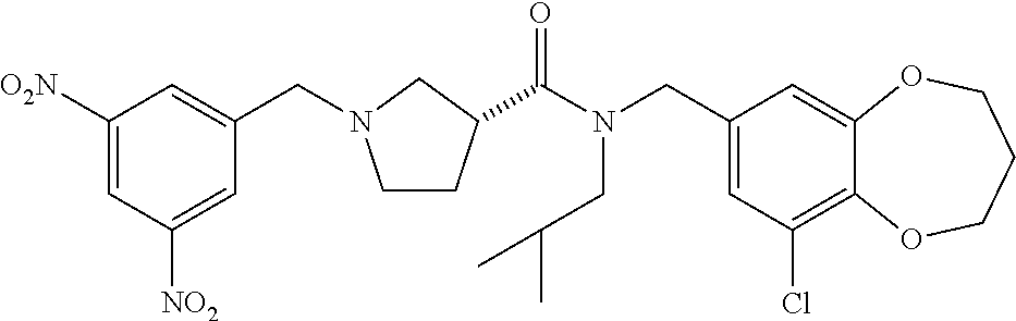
C1(CN(C(=O)C2CCN(CC3=CC([O2N])=CC([NO2])=C3)C2)CC(C)C)=CC(Cl)=C2C(=C1)OCCCO2
